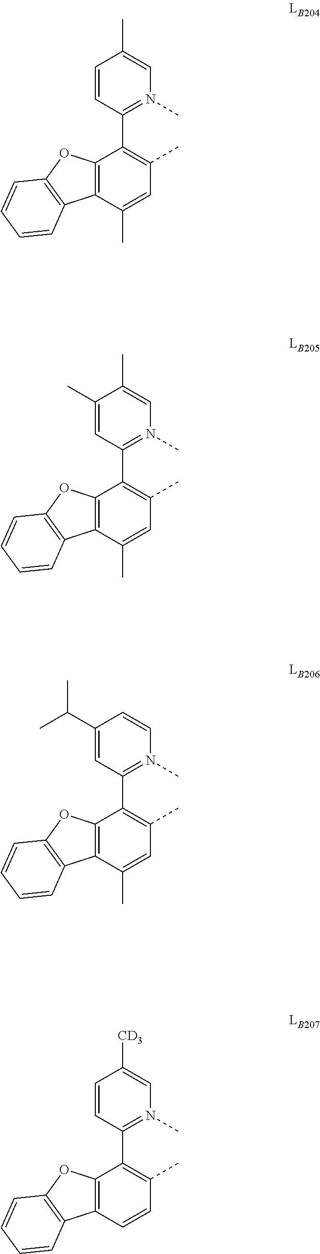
C1(C(C)C)=CC(C2=C(C)C=C(C)C3=C2OC2=C3C=CC=C2)=N(C)C=C1.C1=CC(C2=C(C)C=CC3=C2OC2=C3C=CC=C2)=N(C)C=C1[CD3].C1=CC(C2=C(C)C=C(C)C3=C2OC2=C3C=CC=C2)=N(C)C=C1C.C1(C)=CC(C2=C(C)C=C(C)C3=C2OC2=C3C=CC=C2)=N(C)C=C1C
